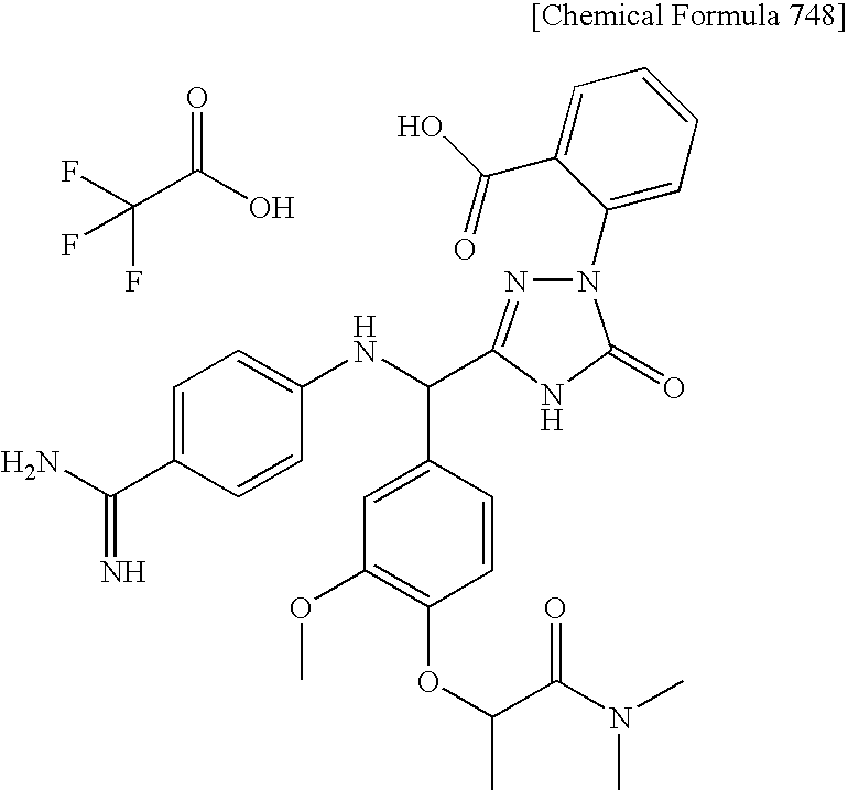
FC(C(O)=O)(F)F.C1=C(C(=N)N)C=CC(NC(C2=CC(OC)=C(OC(C(N(C)C)=O)C)C=C2)C2=NN(C3=CC=CC=C3C(=O)O)C(=O)N2)=C1
